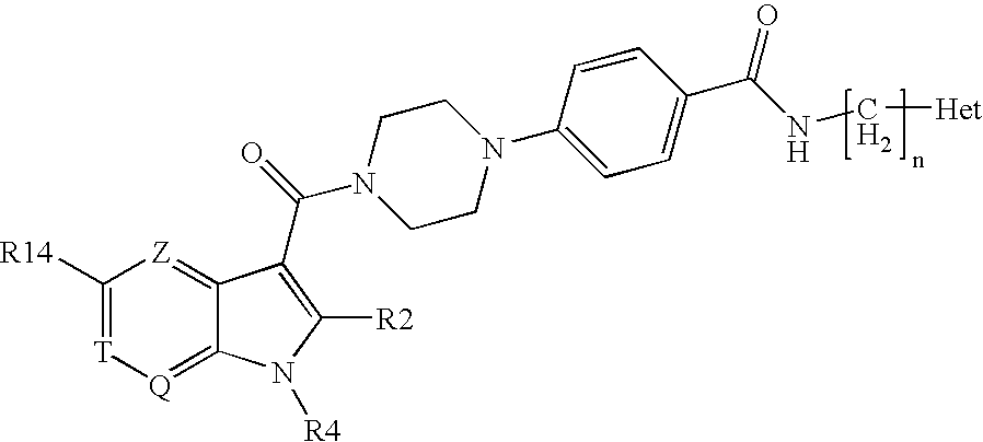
C1([R14])=[T][Q]=C2C(=[Z]1)C(C(=O)N1CCN(C3=CC=C(C(NC[Het])=O)C=C3)CC1)=C([R2])N2[R4]
